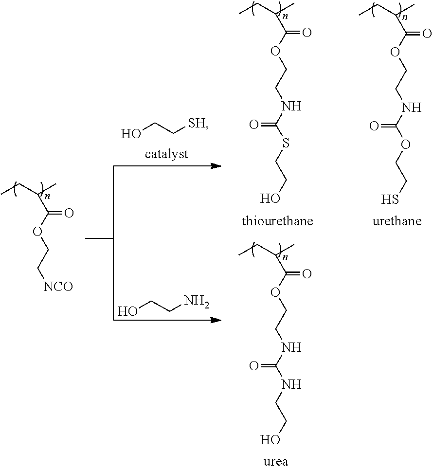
C(OCC[NCO])(C(CC)C)=O.C(C(OCCNC(NCCO)=O)=O)(CC)C.C(C(OCCNC(OCCS)=O)=O)(CC)C.C(C(OCCNC(SCCO)=O)=O)(CC)C.OCC[SH].OCCN
